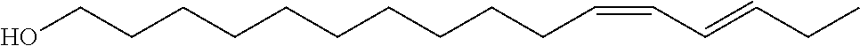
C(C=CCCCCCCCCCCO)=CCC
